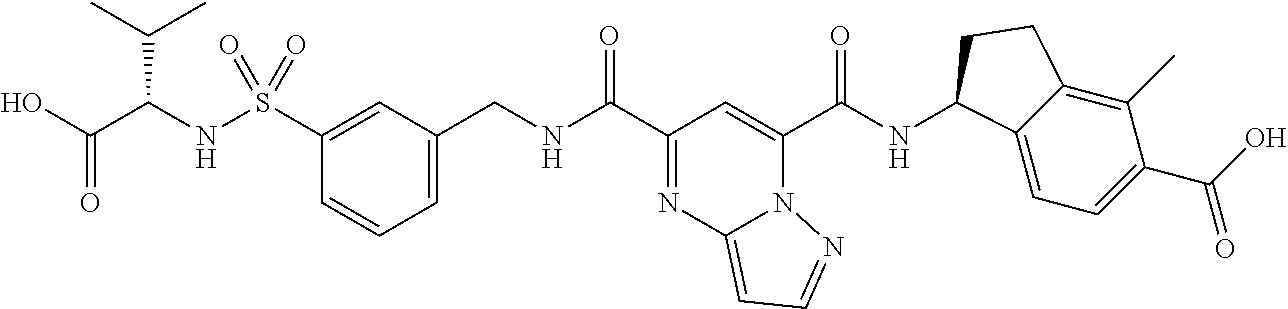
C1(S(NC(C(O)=O)C(C)C)(=O)=O)=CC(CNC(C2=NC3=CC=NN3C(C(NC3C4=CC=C(C(=O)O)C(C)=C4CC3)=O)=C2)=O)=CC=C1
